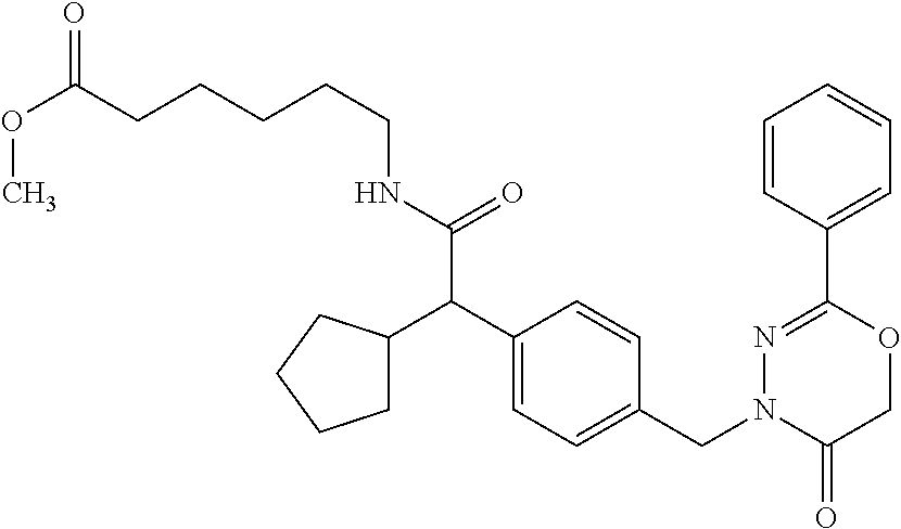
C1=CC(C2=NN(CC3=CC=C(C(C4CCCC4)C(NCCCCCC(OC)=O)=O)C=C3)C(=O)CO2)=CC=C1
